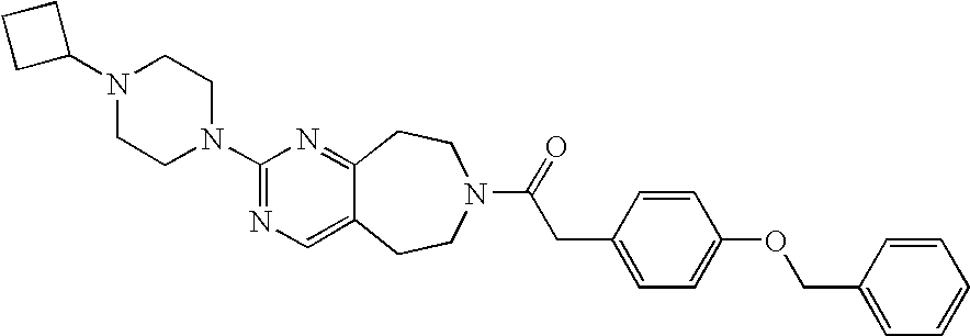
C1(N2CCN(C3=NC=C4C(=N3)CCN(C(=O)CC3=CC=C(OCC5=CC=CC=C5)C=C3)CC4)CC2)CCC1
